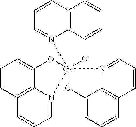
C1=CC2=C3C(=C1)O[Ga]14(N3=CC=C2)(N2=CC=CC3=C2C(=CC=C3)O1)N1=CC=CC2=C1C(=CC=C2)O4
